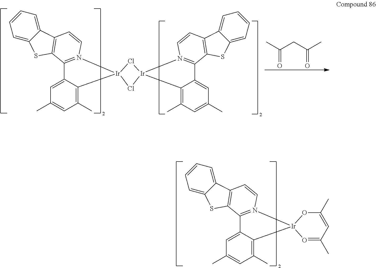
C1(C)=C2C(=CC(C)=C1)C1=N(C=CC3=C1SC1=CC=CC=C13)[Ir]21OC(C)=CC(C)=O1.C1(C)=C2C(=CC(C)=C1)C1=N(C=CC3=C1SC1=CC=CC=C13)[Ir]21Cl[Ir]2(C3=C(C)C=C(C)C=C3C3=N2C=CC2=C3SC3=CC=CC=C32)Cl1.C(=O)(C)CC(C)=O
